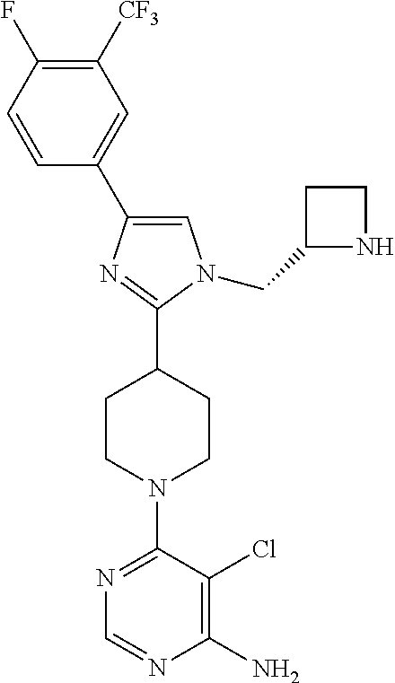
C1=C(C2=CN(CC3NCC3)C(C3CCN(C4=NC=NC(N)=C4Cl)CC3)=N2)C=CC(F)=C1[CF3]
